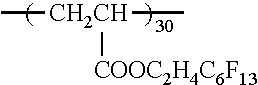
C[CH2CH]([COOC2H4C6F13])C
